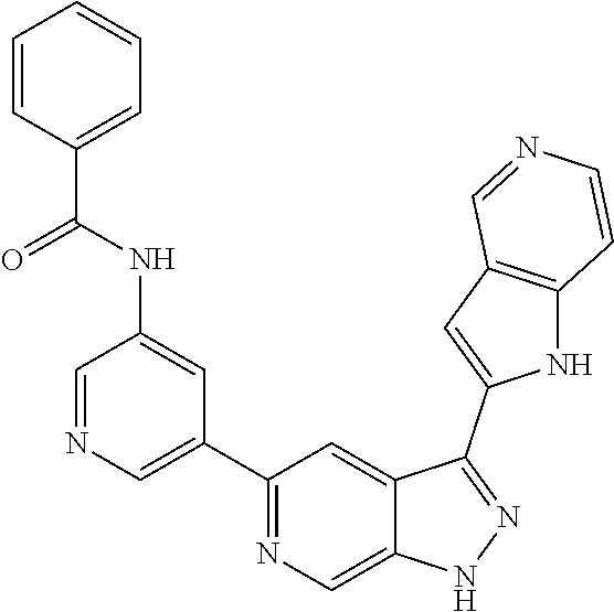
C1(C2=CN=CC(NC(C3=CC=CC=C3)=O)=C2)=NC=C2C(=C1)C(C1=CC3=C(N1)C=CN=C3)=NN2
